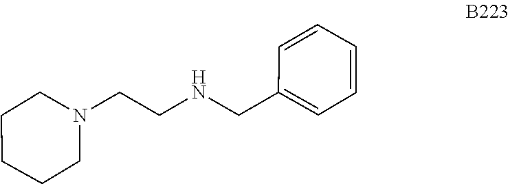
C1CCCCN1CCNCC1=CC=CC=C1
